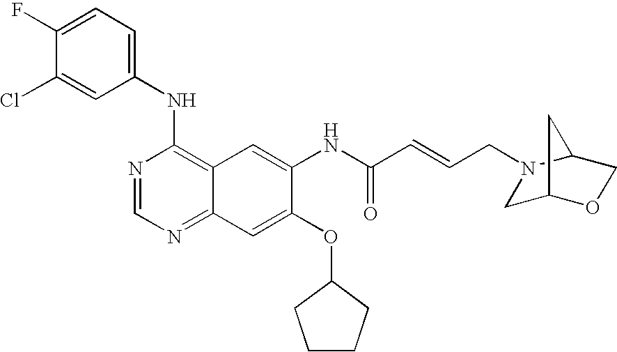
C1(NC2=C3C(=NC=N2)C=C(OC2CCCC2)C(NC(C=CCN2CC4OCC2C4)=O)=C3)=CC=C(F)C(Cl)=C1
